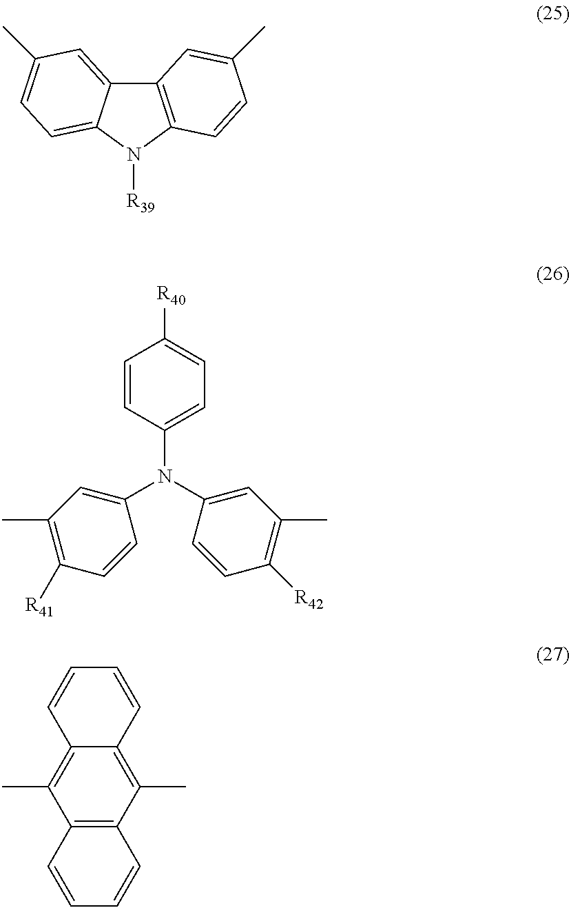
C12=C(N([R39])C3=CC=C(C)C=C13)C=CC(C)=C2.C1=CC(N(C2=CC(C)=C([R42])C=C2)C2=CC(C)=C([R41])C=C2)=CC=C1[R40].C12=C(C)C3=C(C(C)=C1C=CC=C2)C=CC=C3
